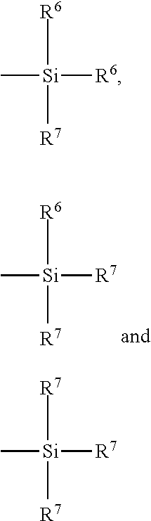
C[Si]([R6])([R7])[R7].C[Si]([R7])([R7])[R7].C[Si]([R6])([R7])[R6]
